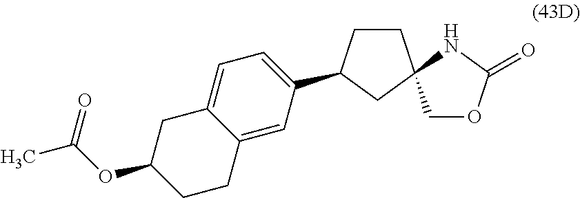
C1OC(=O)NC12CCC(C1=CC=C3C(=C1)CCC(OC(C)=O)C3)C2
